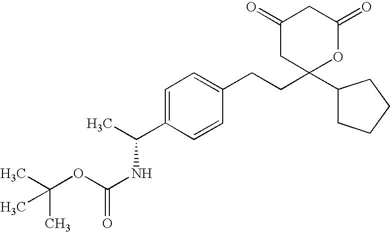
C1=C(C(C)NC(OC(C)(C)C)=O)C=CC(CCC2(C3CCCC3)OC(=O)CC(=O)C2)=C1
